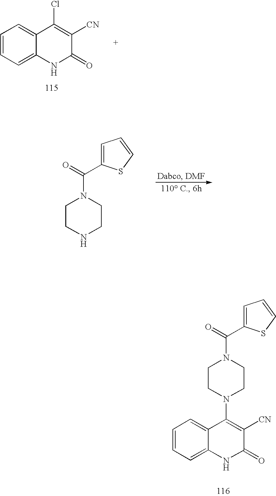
C1CN(C2=C([CN])C(=O)NC3=CC=CC=C23)CCN1C(=O)C1=CC=CS1.C1=CC=C2C(=C1)C(Cl)=C([CN])C(=O)N2.C1CNCCN1C(=O)C1=CC=CS1
